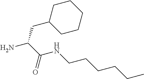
NC(C(=O)NCCCCCC)CC1CCCCC1
